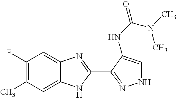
C1=C2C(=CC(F)=C1C)N=C(C1=NNC=C1NC(=O)N(C)C)N2
